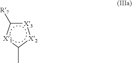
[X3]1c([R7])[X1]c(C)[X2]:1
